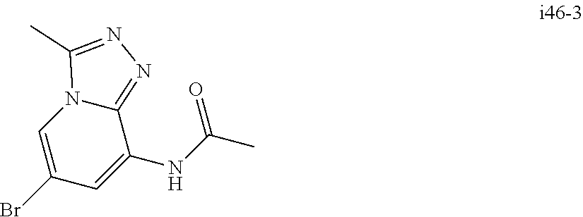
C1(Br)=CN2C(=NN=C2C)C(NC(C)=O)=C1
